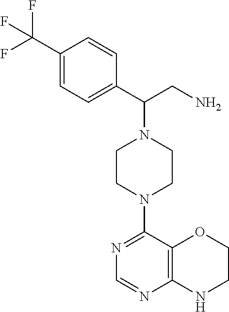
C1=C(C(N2CCN(C3=NC=NC4=C3OCCN4)CC2)CN)C=CC(C(F)(F)F)=C1
